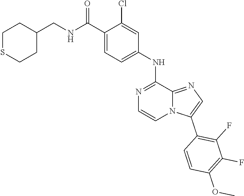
C1CSCCC1CNC(C1=CC=C(NC2=NC=CN3C2=NC=C3C2=C(F)C(F)=C(OC)C=C2)C=C1Cl)=O
